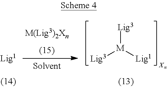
[Lig3][M]([Lig1])[Lig3]
